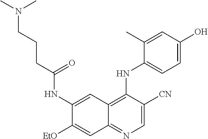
C1(NC(CCCN(C)C)=O)=CC2=C(NC3=CC=C(O)C=C3C)C([CN])=CN=C2C=C1[OEt]
